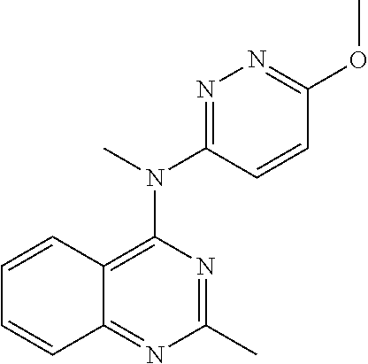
C12=C(N(C)C3=NN=C(OC)C=C3)N=C(C)N=C1C=CC=C2
